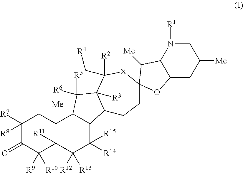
C1([R8])([R7])C(=O)C([R9])([R10])C2([R11])C([Me])(C1)C1C(C([R14])([R15])C2([R12])[R13])C2C([R3])(C1([R5])[R6])C([R2])(C[R4])[X]C1(CC2)C([Me])C2N([R1])CC([Me])CC2O1
